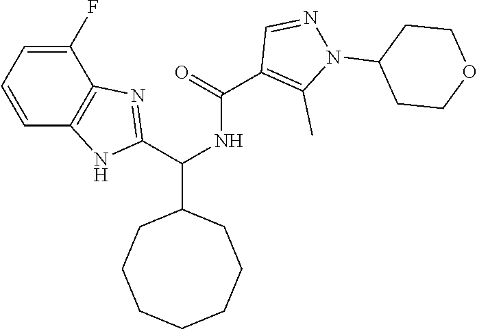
N1=CC(C(NC(C2CCCCCCC2)C2=NC3=C(N2)C=CC=C3F)=O)=C(C)N1C1CCOCC1
